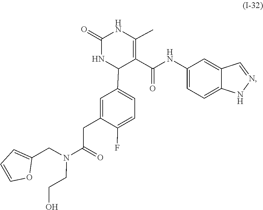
N1=CC2=CC(NC(C3=C(C)NC(=O)NC3C3=CC=C(F)C(CC(N(CC4=CC=CO4)CCO)=O)=C3)=O)=CC=C2N1
